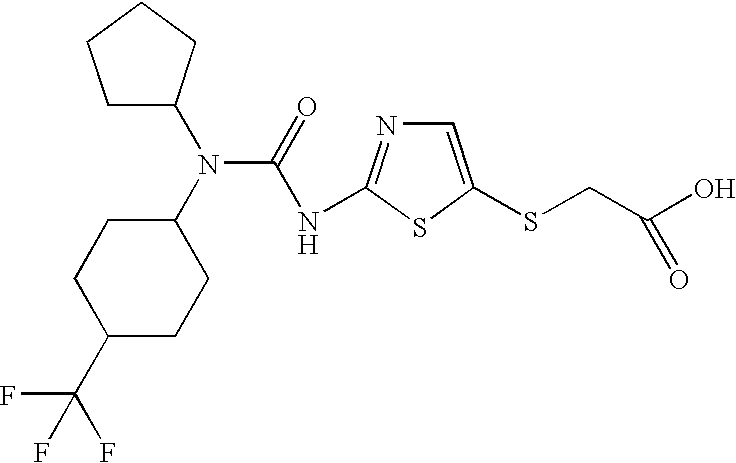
C1=C(SCC(O)=O)SC(NC(N(C2CCCC2)C2CCC(C(F)(F)F)CC2)=O)=N1
